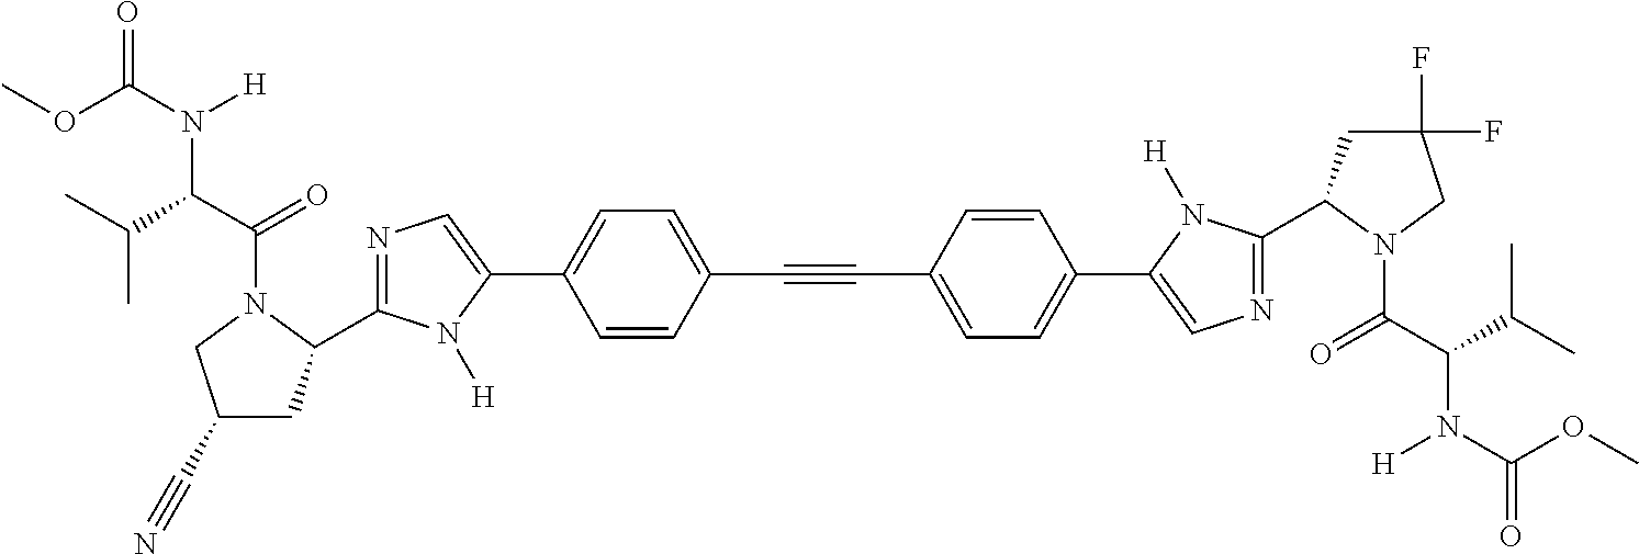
N1=C(C2CC(C#N)CN2C(C(C(C)C)N(C(OC)=O)[H])=O)N([H])C(C2=CC=C(C#CC3=CC=C(C4=CN=C(C5CC(F)(F)CN5C(C(C(C)C)N(C(=O)OC)[H])=O)N4[H])C=C3)C=C2)=C1
